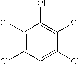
C1(Cl)=C(Cl)C=C(Cl)C(Cl)=C1Cl
